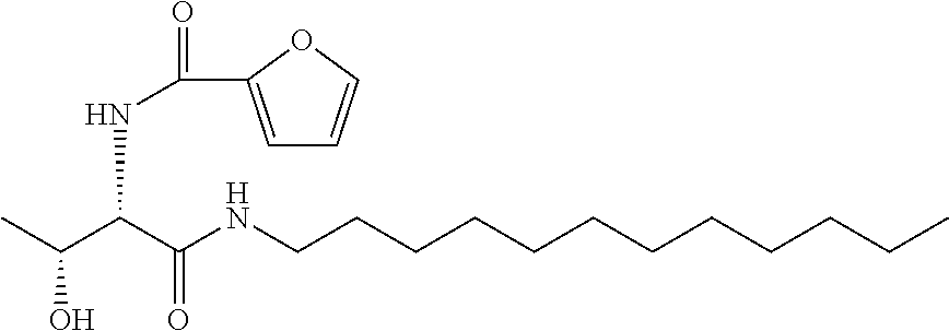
CC(C(C(NCCCCCCCCCCCC)=O)NC(=O)C1=CC=CO1)O
